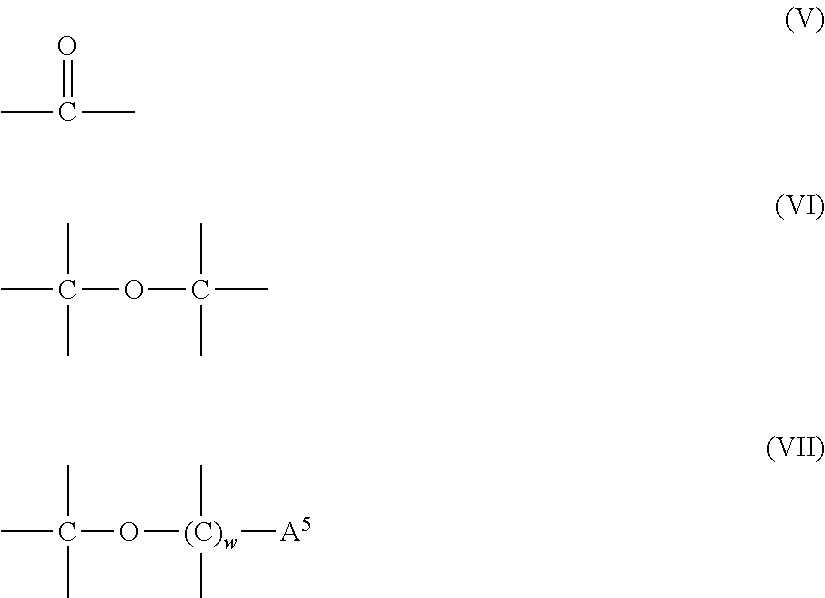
O=C(C)C.CC(C)(OC(C)(C)C)C.CC(C)(O[(C)w]([A5])(C)C)C
